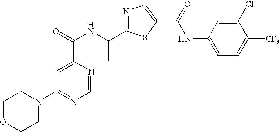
C1=NC(C(=O)NC(C2=NC=C(C(NC3=CC=C([CF3])C(Cl)=C3)=O)S2)C)=CC(N2CCOCC2)=N1
